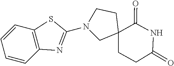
N1(C2=NC3=C(C=CC=C3)S2)CC2(CCC(=O)NC2=O)CC1
